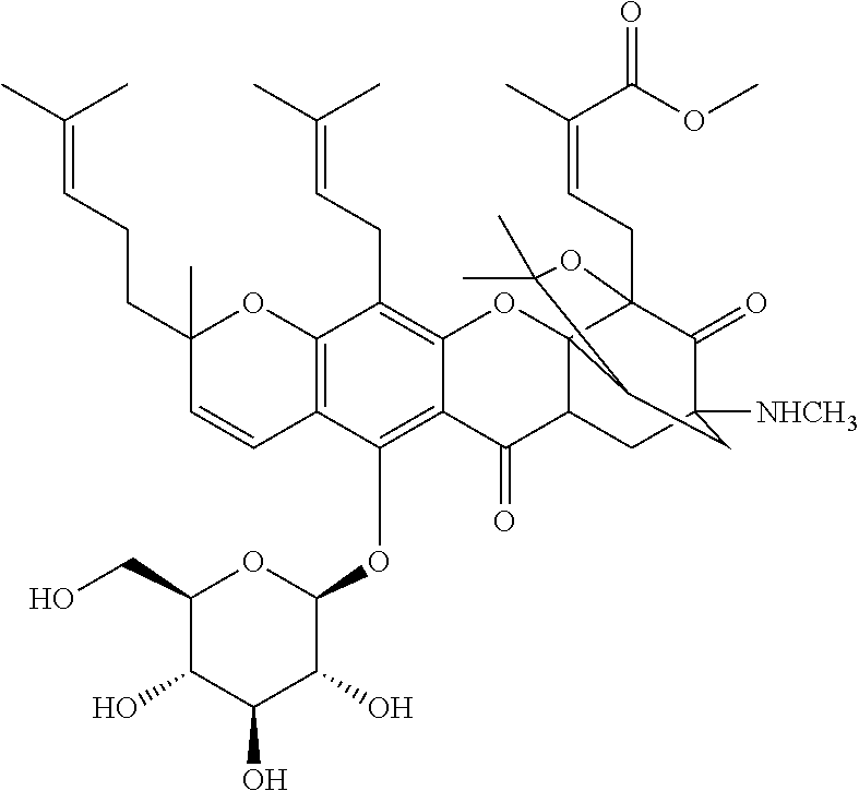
C1(O)C(CO)OC(OC2=C3C(=C(CC=C(C)C)C4=C2C=CC(C)(CCC=C(C)C)O4)OC24C(C3=O)CC3([NHCH3])C(=O)C2(CC=C(C)C(=O)OC)OC(C)(C)C4C3)C(O)C1O
